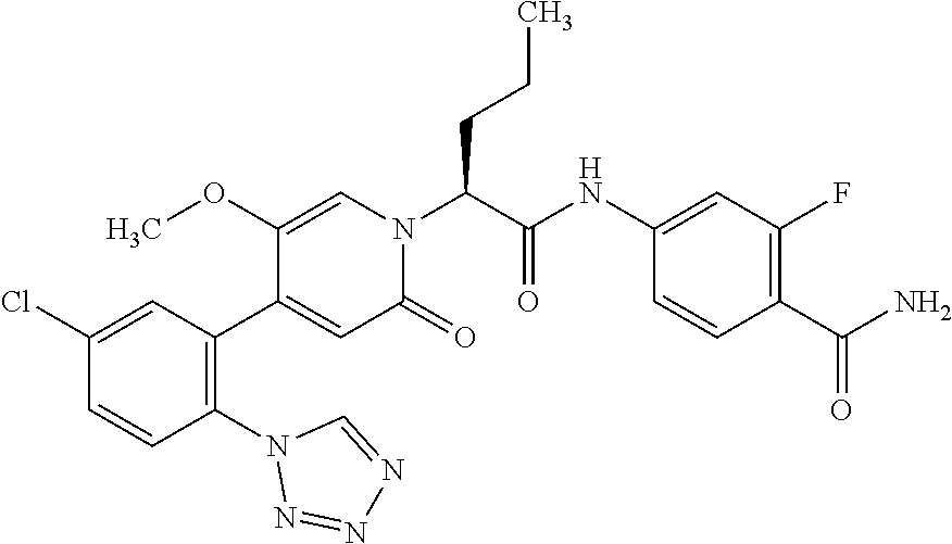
ClC1=CC(C2=CC(=O)N(C(C(NC3=CC(F)=C(C(N)=O)C=C3)=O)CCC)C=C2OC)=C(N2N=NN=C2)C=C1
